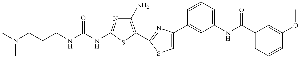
C(NC1=NC(N)=C(C2=NC(C3=CC(NC(C4=CC=CC(OC)=C4)=O)=CC=C3)=CS2)S1)(NCCCN(C)C)=O
